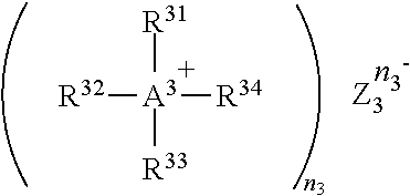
[A3]([R31])([R32])([R33])[R34]
